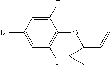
C1(F)=CC(Br)=CC(F)=C1OC1(C=C)CC1
